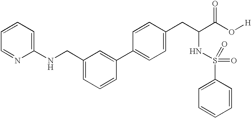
C1=CC=C(NCC2=CC=CC(C3=CC=C(CC(C(O[H])=O)NS(=O)(=O)C4=CC=CC=C4)C=C3)=C2)N=C1
